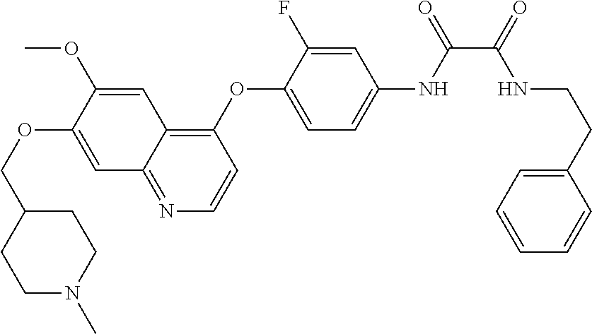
C1=C(OCC2CCN(C)CC2)C(OC)=CC2=C(OC3=CC=C(NC(C(=O)NCCC4=CC=CC=C4)=O)C=C3F)C=CN=C12
